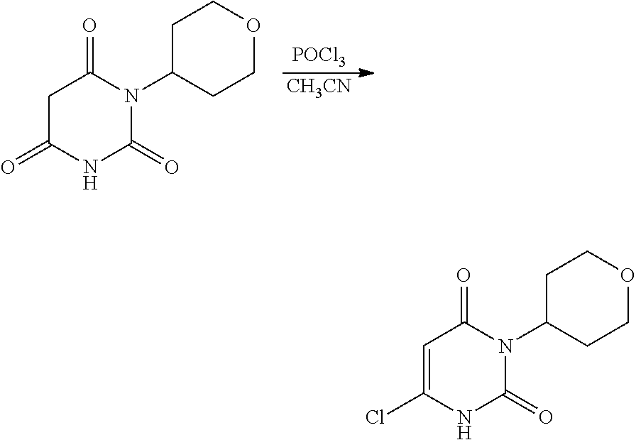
C1C(=O)NC(=O)N(C2CCOCC2)C1=O.[CH3CN].[POCl3].C1=C(Cl)NC(=O)N(C2CCOCC2)C1=O
